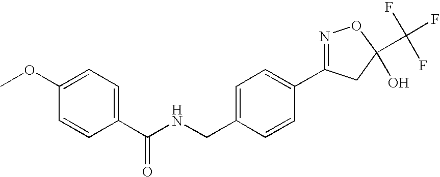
C1(C(NCC2=CC=C(C3=NOC(C(F)(F)F)(O)C3)C=C2)=O)=CC=C(OC)C=C1
